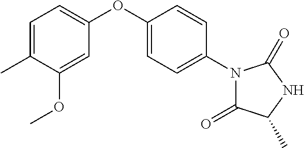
C1=C(C)C(OC)=CC(OC2=CC=C(N3C(=O)C(C)NC3=O)C=C2)=C1
